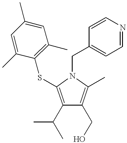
C1(C(C)C)=C(SC2=C(C)C=C(C)C=C2C)N(CC2=CC=NC=C2)C(C)=C1CO
